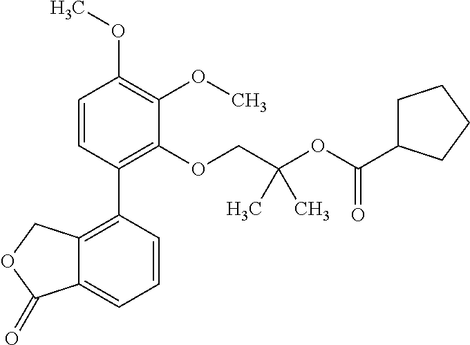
C1=CC(C2=C3C(=CC=C2)C(=O)OC3)=C(OCC(OC(C2CCCC2)=O)(C)C)C(OC)=C1OC
